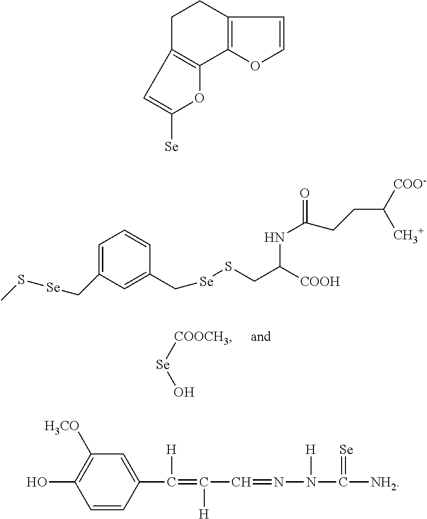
[COOCH3][Se]O.C1C2=C(C3=C(C1)C=CO3)OC([Se])=C2.C1=C(C[Se]SC)C=C(C[Se]SCC(NC(=O)CCC([CH3+])[COO-])[COOH])C=C1.C1=CC(C(=C([H])C=NN(C([NH2])=[Se])[H])[H])=CC([H3CO])=C1O
